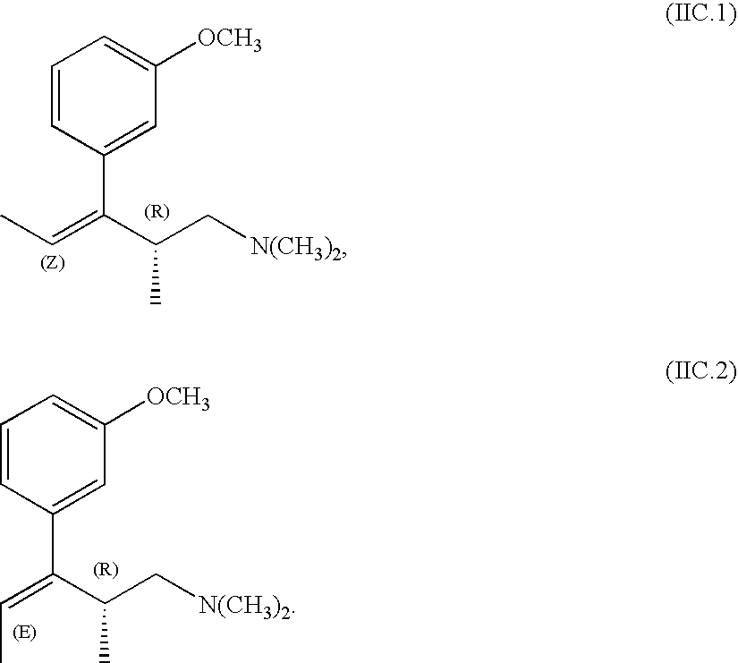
C1=CC(C(C(C[N(CH3)2])C)=CC)=CC([OCH3])=C1.C1=CC(C(C(C[N(CH3)2])C)=CC)=CC([OCH3])=C1
